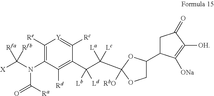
C1([Re])=C(N(C([X])([Rfa])[Rfb])C(=O)[Ra])C([Rd])=C(C(C([La])([Lc])C2([RbO])OC(C3CC(=O)C([OH])=C3[ONa])CO2)([Lb])[Ld])C([Rc])=[Y]1
